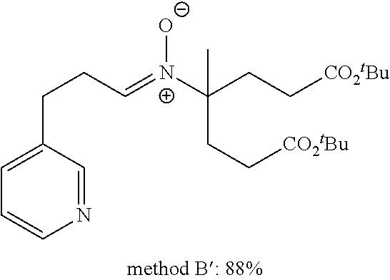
C(C=[N+](C(CC[CO2tBu])(C)CC[CO2tBu])[O-])CC1=CC=CN=C1
